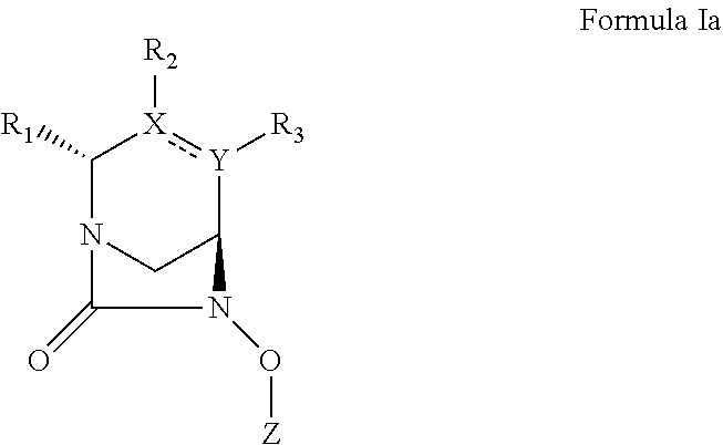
C1([R1])N2CC([Y]([R3]):[X]1[R2])N(O[Z])C2=O
